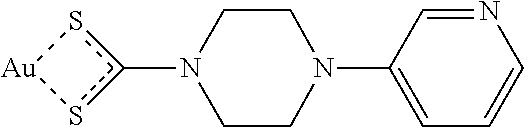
c1(N2CCN(C3=CC=CN=C3)CC2)s[Au]s1
